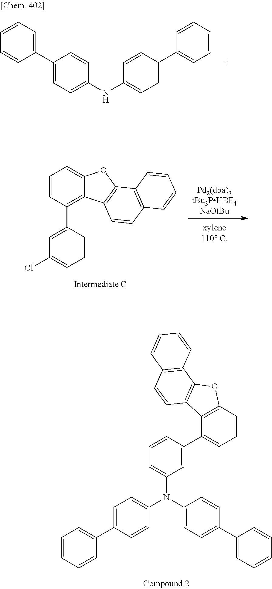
C1=C(C2=CC=CC=C2)C=CC(NC2=CC=C(C3=CC=CC=C3)C=C2)=C1.C1=C(C2=CC=CC=C2)C=CC(N(C2=CC=CC(C3=CC=CC4=C3C3=C(O4)C4=C(C=C3)C=CC=C4)=C2)C2=CC=C(C3=CC=CC=C3)C=C2)=C1.[Pd2(dba)3tBu3PHBF4NaOtBu].C1=CC(C2=CC(Cl)=CC=C2)=C2C(=C1)OC1=C2C=CC2=C1C=CC=C2
